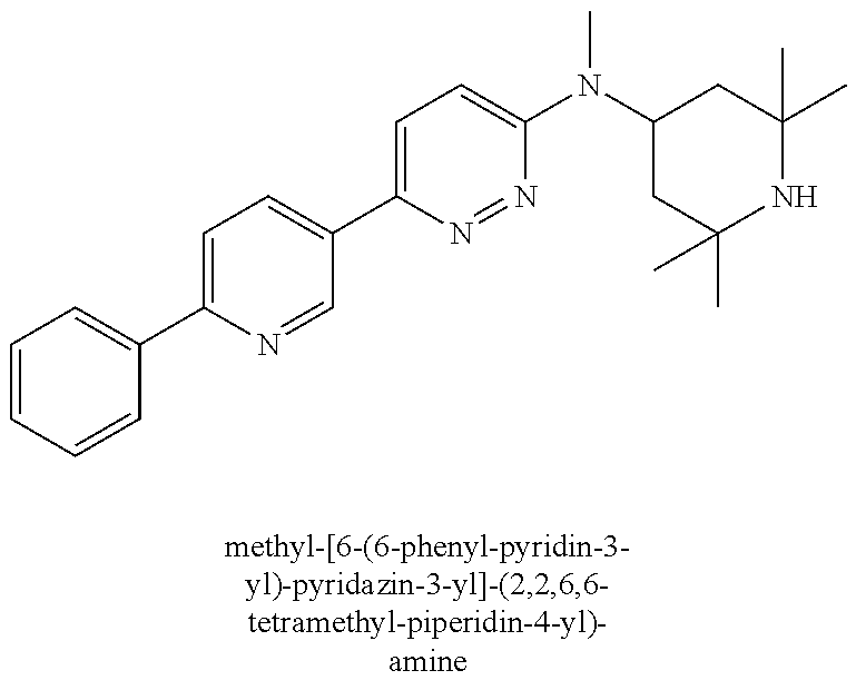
C1(C2=CC=C(C3=CC=C(N(C4CC(C)(C)NC(C)(C)C4)C)N=N3)C=N2)=CC=CC=C1
